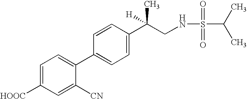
C1=C(C(CNS(=O)(=O)C(C)C)(C)[H])C=CC(C2=CC=C([HOOC])C=C2[CN])=C1
